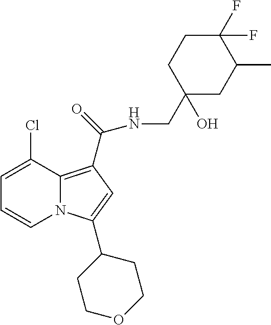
C1=C(Cl)C2=C(C(NCC3(O)CC(C)C(F)(F)CC3)=O)C=C(C3CCOCC3)N2C=C1
